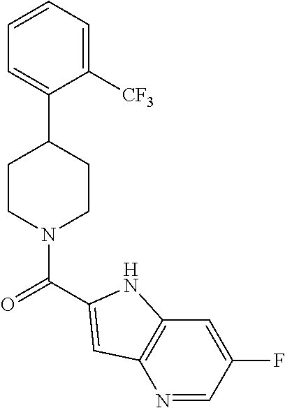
C1=C(C2CCN(C(=O)C3=CC4=C(C=C(F)C=N4)N3)CC2)C([CF3])=CC=C1
